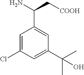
NC(C[COOH])C1=CC(C(C)(C)O)=CC(Cl)=C1
